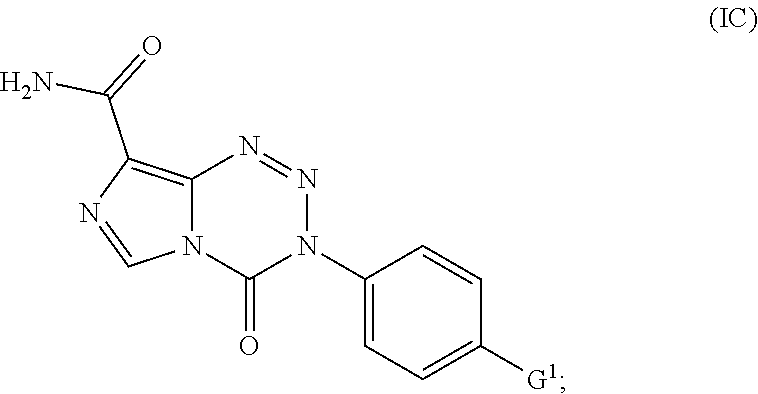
C12=C(C(=O)N)N=CN1C(=O)N(C1=CC=C([G1])C=C1)N=N2
